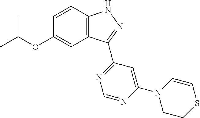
O(C1=CC2=C(C=C1)NN=C2C1=NC=NC(N2CCSC=C2)=C1)C(C)C
